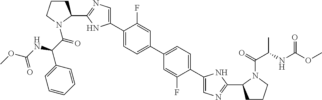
C1(C2CCCN2C(=O)C(NC(OC)=O)C2=CC=CC=C2)=NC=C(C2=CC=C(C3=CC=C(C4=CN=C(C5CCCN5C(C(C)NC(OC)=O)=O)N4)C(F)=C3)C=C2F)N1
